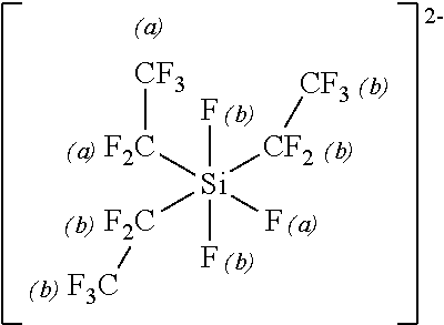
[F2C]([Si]([CF2][CF3])([F2C][F3C])(F)(F)F)[CF3]
